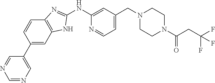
C1(NC2=NC3=C(N2)C=C(C2=CN=CN=C2)C=C3)=CC(CN2CCN(C(=O)CC(F)(F)F)CC2)=CC=N1
